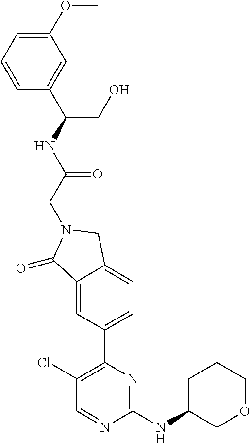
C1(Cl)=C(C2=CC=C3C(=C2)C(=O)N(CC(NC(C2=CC(OC)=CC=C2)CO)=O)C3)N=C(NC2CCCOC2)N=C1
